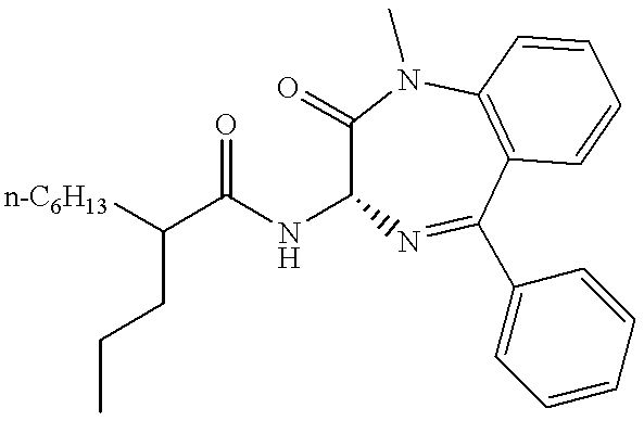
C1(=O)C(NC(C([n-C6H13])CCC)=O)N=C(C2=CC=CC=C2)C2=C(N1C)C=CC=C2
